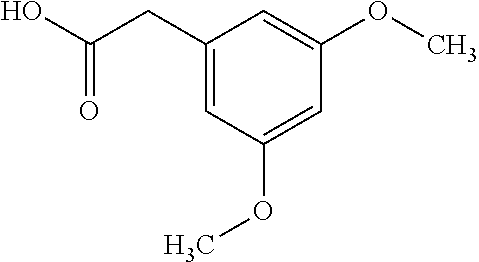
C1(CC(O)=O)=CC(OC)=CC(OC)=C1
